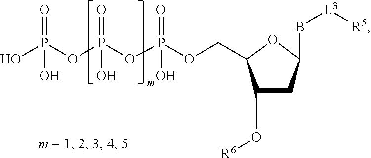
C1(B[L3][R5])OC(COP(OP(OP(O)(=O)O)(=O)O)(=O)O)C(O[R6])C1
